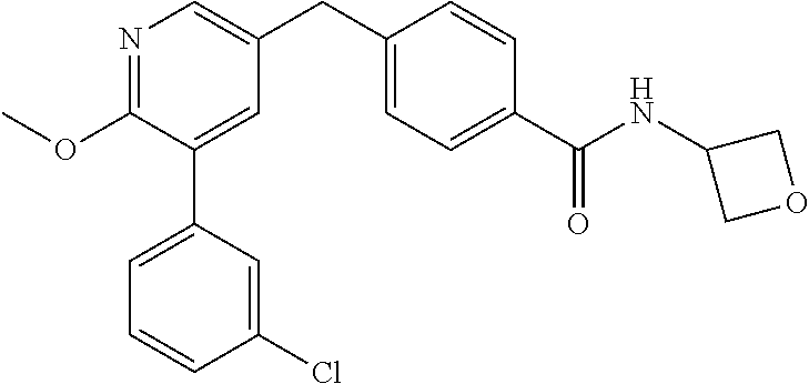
N1=C(OC)C(C2=CC=CC(Cl)=C2)=CC(CC2=CC=C(C(NC3COC3)=O)C=C2)=C1
